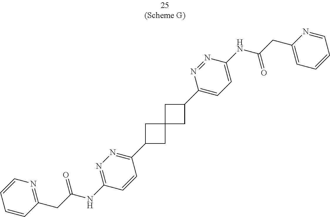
C1(C2CC3(C2)CC(C2=NN=C(NC(CC4=NC=CC=C4)=O)C=C2)C3)=CC=C(NC(CC2=CC=CC=N2)=O)N=N1
